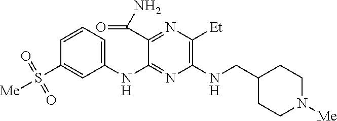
C1(NC2=NC(NCC3CCN([Me])CC3)=C([Et])N=C2C(N)=O)=CC=CC(S([Me])(=O)=O)=C1
